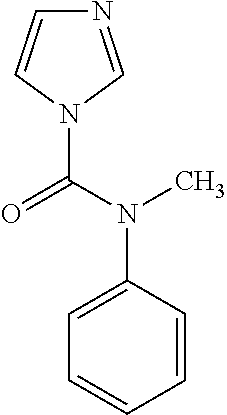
N1=CN(C(N(C)C2=CC=CC=C2)=O)C=C1
